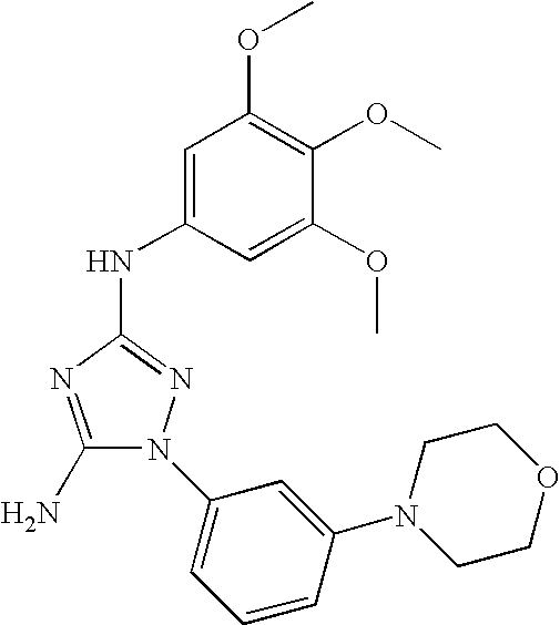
C1(N)=NC(NC2=CC(OC)=C(OC)C(OC)=C2)=NN1C1=CC=CC(N2CCOCC2)=C1
